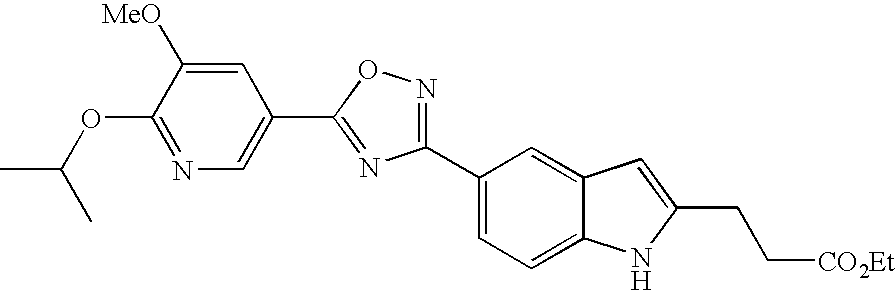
C1(OC(C)C)=NC=C(C2=NC(C3=CC=C4C(=C3)C=C(CC[CO2Et])N4)=NO2)C=C1[MeO]
